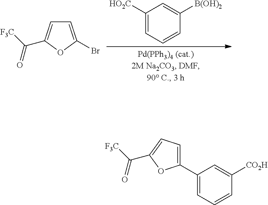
C1([HO2C])=CC=CC([B(OH)2])=C1.C1=C(Br)OC(C([F3C])=O)=C1.C([F3C])(=O)C1=CC=C(C2=CC=CC([CO2H])=C2)O1
